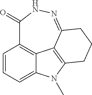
C1=CC=C2C3=C1C(=O)NN=C1CCCC(=C31)N2C
